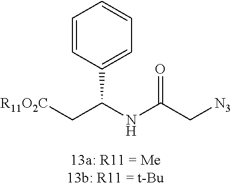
C(C(NC(C[N3])=O)C1=CC=CC=C1)[R11O2C]
